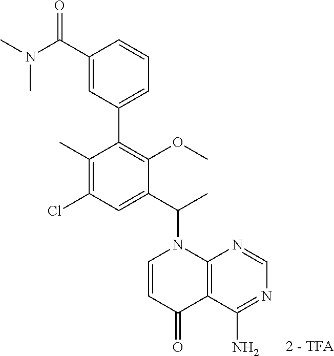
C1(C(N(C)C)=O)=CC(C2=C(OC)C(C(C)N3C=CC(=O)C4=C3N=CN=C4N)=CC(Cl)=C2C)=CC=C1
